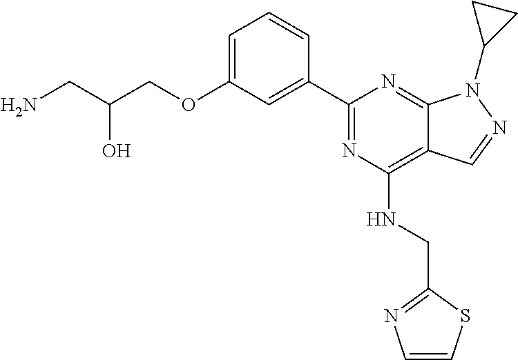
C1=C(OCC(CN)O)C=C(C2=NC(NCC3=NC=CS3)=C3C(=N2)N(C2CC2)N=C3)C=C1
